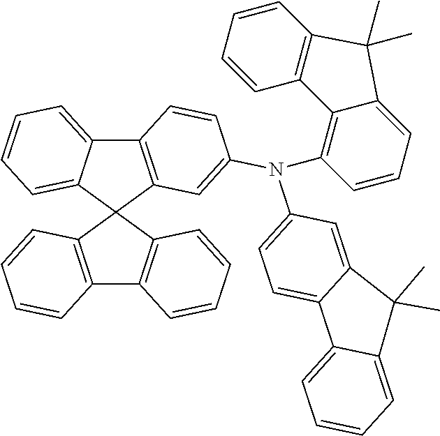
C12=C(C3(C4=CC=CC=C14)C1=C(C4=C3C=CC=C4)C=CC=C1)C=C(N(C1=CC=C3C(=C1)C(C)(C)C1=CC=CC=C31)C1=C3C(=CC=C1)C(C)(C)C1=C3C=CC=C1)C=C2
